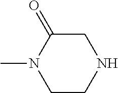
C1CNCC(=O)N1C
